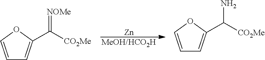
C1=COC(C([CO2Me])=[NOMe])=C1.C1=COC(C([CO2Me])N)=C1.[Zn].[MeOH/HCO2H]
